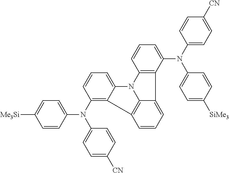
C1=C([SiMe3])C=CC(N(C2=CC=C([CN])C=C2)C2=CC=CC3=C2C2=CC=CC4=C2N3C2=CC=CC(N(C3=CC=C([CN])C=C3)C3=CC=C([Me3Si])C=C3)=C42)=C1
